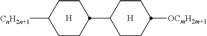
[H].[H].C1([CnH2n+1])CCC(C2CCC([OCmH2m+1])CC2)CC1
